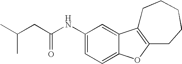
C1(NC(CC(C)C)=O)=CC=C2C(=C1)C1=C(O2)CCCCC1
